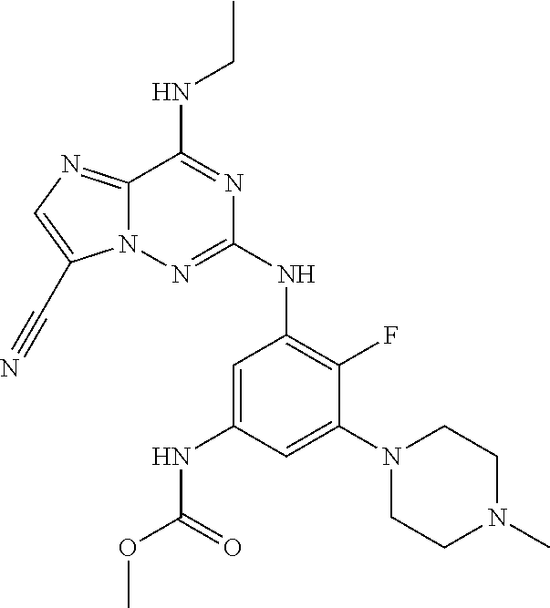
C12=NC=C(C#N)N1N=C(NC1=C(F)C(N3CCN(C)CC3)=CC(NC(OC)=O)=C1)N=C2NCC
